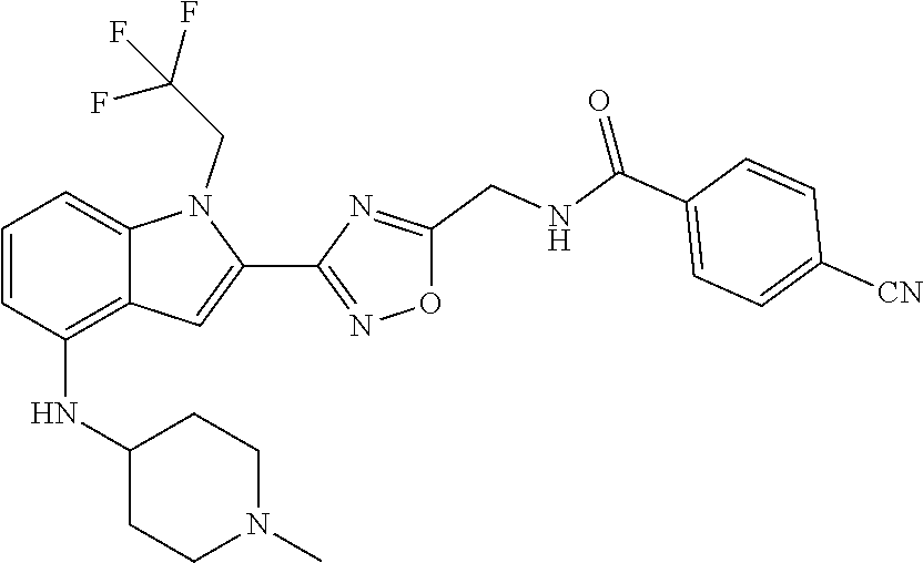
C12=CC=CC(NC3CCN(C)CC3)=C1C=C(C1=NOC(CNC(C3=CC=C([CN])C=C3)=O)=N1)N2CC(F)(F)F
